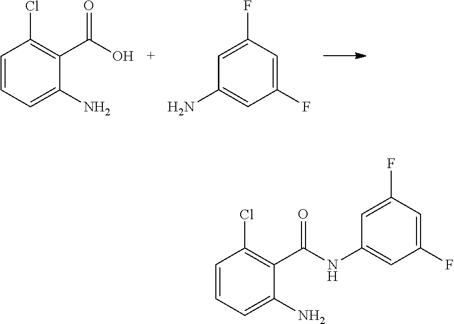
C1=CC=C(N)C(C(O)=O)=C1Cl.NC1=CC(F)=CC(F)=C1.C1=CC=C(N)C(C(=O)NC2=CC(F)=CC(F)=C2)=C1Cl
